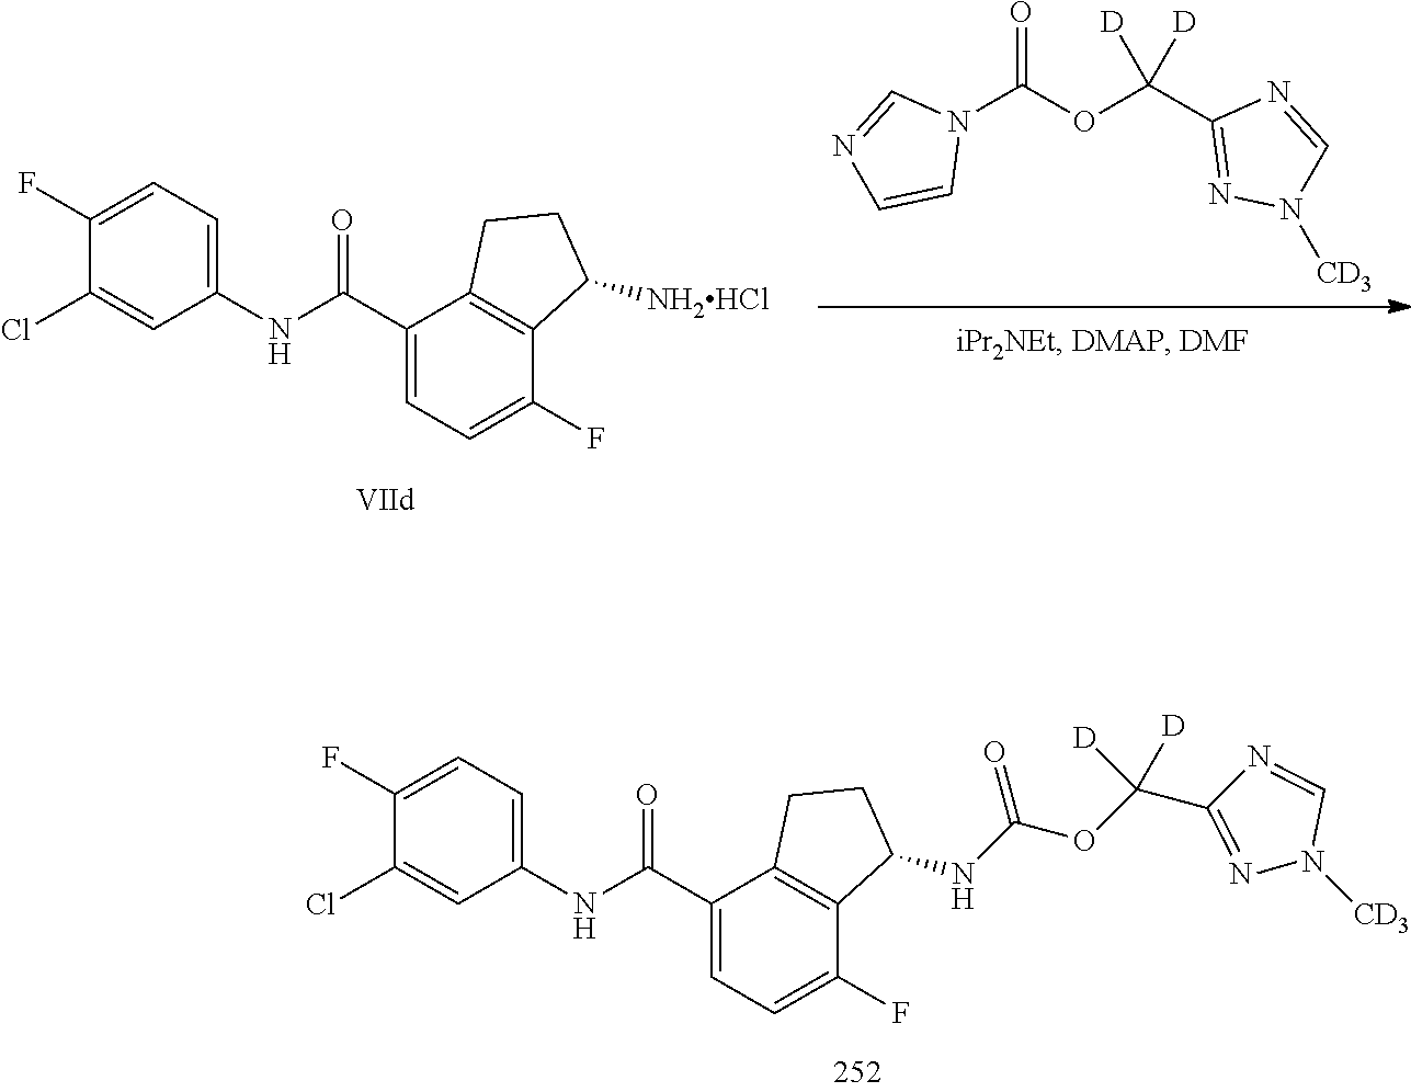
C1(Cl)=CC(NC(C2=CC=C(F)C3=C2CCC3NC(OC(C2=NN([CD3])C=N2)([D])[D])=O)=O)=CC=C1F.C(OC(C1=NN([CD3])C=N1)([D])[D])(N1C=NC=C1)=O.C1(Cl)=CC(NC(C2=CC=C(F)C3=C2CCC3[NH2HCl])=O)=CC=C1F
